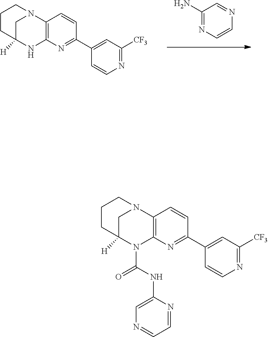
C12=C(N=C(C3=CC([CF3])=NC=C3)C=C1)NC1([H])CN2CCC1.C1(N)=NC=CN=C1.C12=C(N=C(C3=CC([CF3])=NC=C3)C=C1)N(C(=O)NC1=CN=CC=N1)C1([H])CN2CCC1
